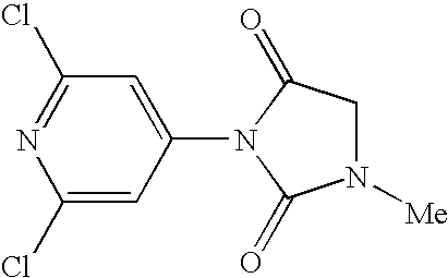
C1(Cl)=NC(Cl)=CC(N2C(=O)N([Me])CC2=O)=C1
